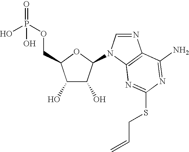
C1(O)C(O)C(N2C=NC3=C2N=C(SCC=C)N=C3N)OC1COP(=O)(O)O
